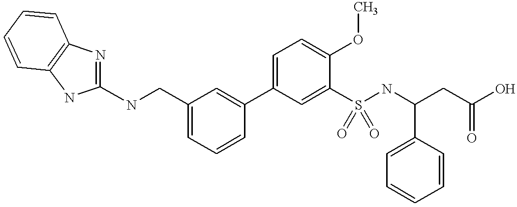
C1=C(CNC2=NC3=C(C=CC=C3)N2)C=C(C2=CC=C(OC)C(S(NC(CC(O)=O)C3=CC=CC=C3)(=O)=O)=C2)C=C1
